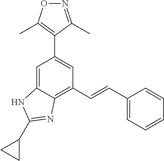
C1(C=CC2=CC=CC=C2)=C2C(=CC(C3=C(C)ON=C3C)=C1)NC(C1CC1)=N2
